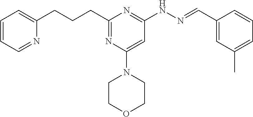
C(CC1=NC(N2CCOCC2)=CC(NN=CC2=CC(C)=CC=C2)=N1)CC1=CC=CC=N1
